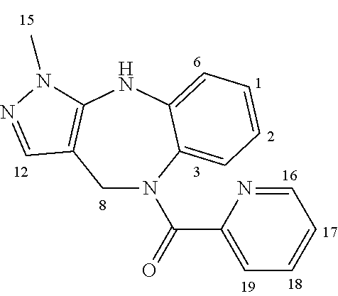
C1C2=C(NC3=CC=CC=C3N1C(C1=CC=CC=N1)=O)N(C)N=C2
